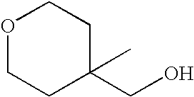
O1CCC(C)(CO)CC1
